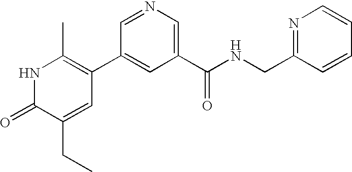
N1C(=O)C(CC)=CC(C2=CC(C(=O)NCC3=NC=CC=C3)=CN=C2)=C1C
